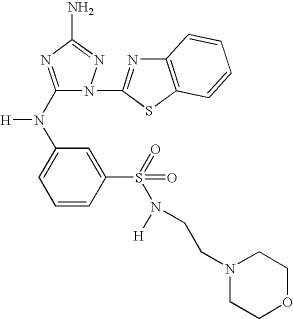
C1(N(C2=CC=CC(S(=O)(=O)N([H])CCN3CCOCC3)=C2)[H])=NC(N)=NN1C1=NC2=C(S1)C=CC=C2
